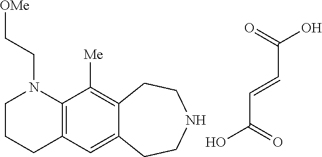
C1CCC2=C(N1CC[OMe])C([Me])=C1C(=C2)CCNCC1.C(O)(=O)C=CC(O)=O
